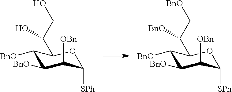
C1([BnO])C([BnO])C([OBn])C([SPh])OC1C(CO)O.C1([BnO])C([BnO])C([OBn])C([SPh])OC1C(C[BnO])[BnO]
